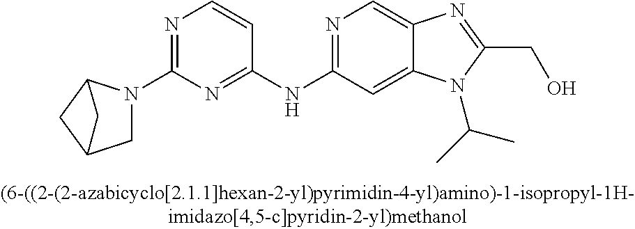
C(C1=NC2=CN=C(NC3=NC(N4CC5CC4C5)=NC=C3)C=C2N1C(C)C)O
